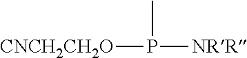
[CNCH2CH2O]P([NRR])C
